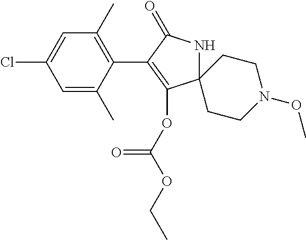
C12(NC(=O)C(C3=C(C)C=C(Cl)C=C3C)=C1OC(OCC)=O)CCN(OC)CC2
